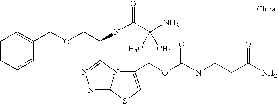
C1=CC=CC(COCC(NC(=O)C(N)(C)C)C2=NN=C3N2C(COC(=O)NCCC(N)=O)=CS3)=C1
